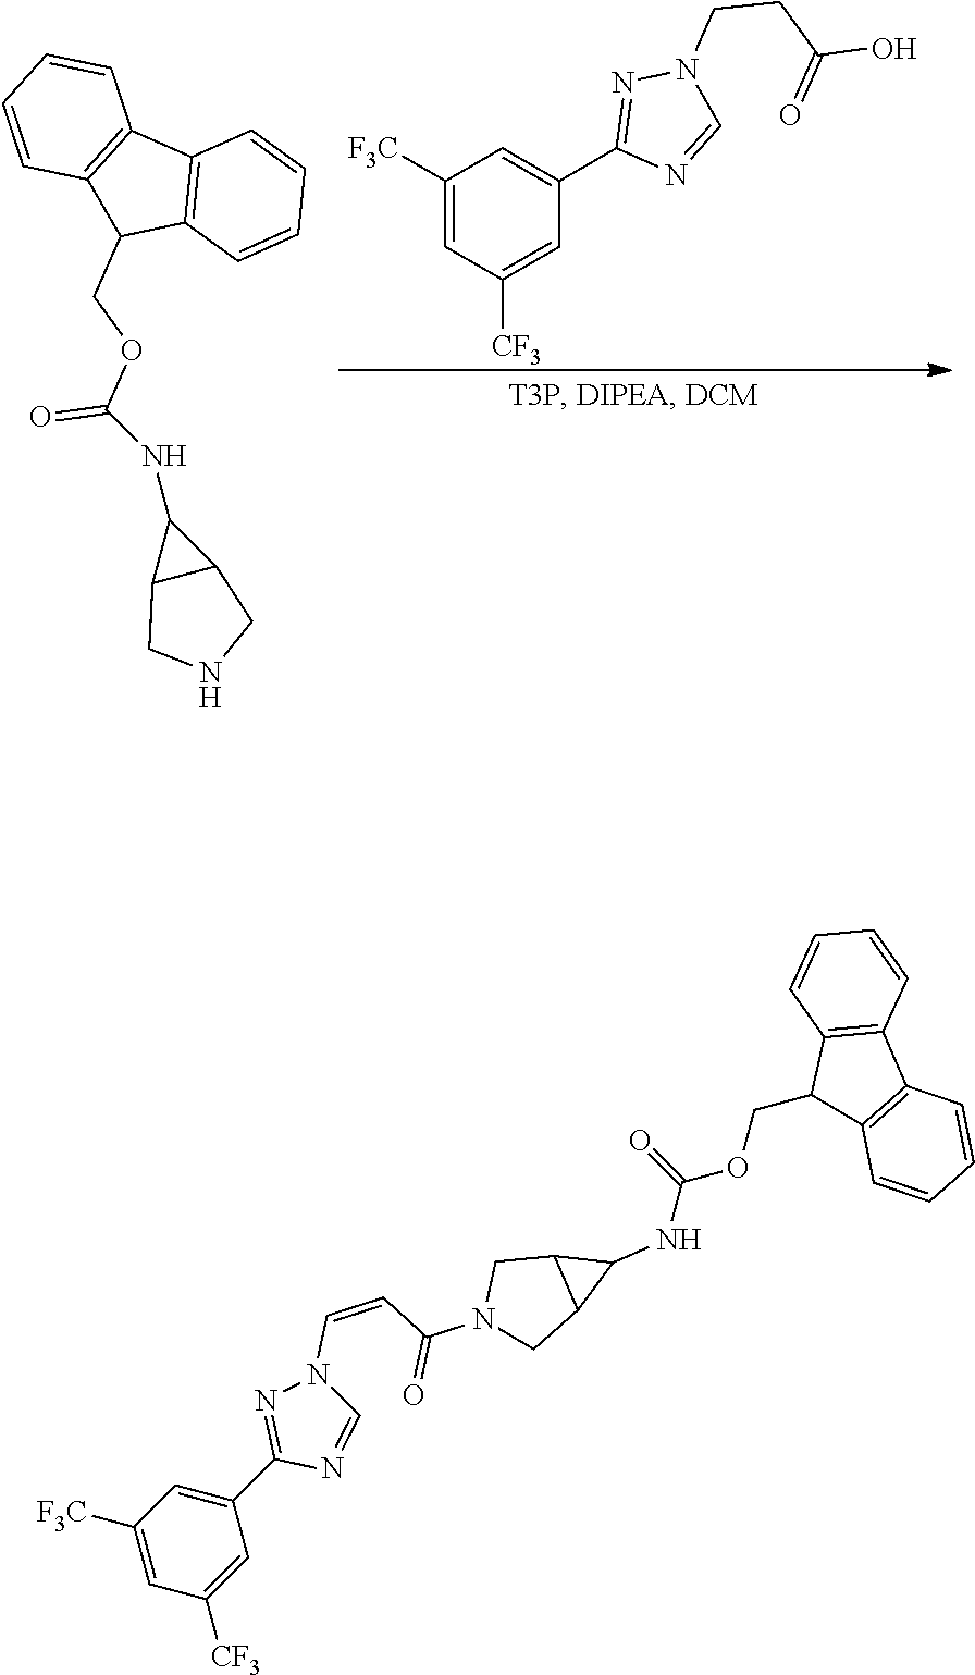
C1([F3C])=CC([CF3])=CC(C2=NN(CCC(=O)O)C=N2)=C1.C12=C(C=CC=C1)C(COC(=O)NC1C3C1CNC3)C1=C2C=CC=C1.C1(C2=NN(C=CC(=O)N3CC4C(C3)C4NC(OCC3C4=C(C5=C3C=CC=C5)C=CC=C4)=O)C=N2)=CC([F3C])=CC([CF3])=C1
